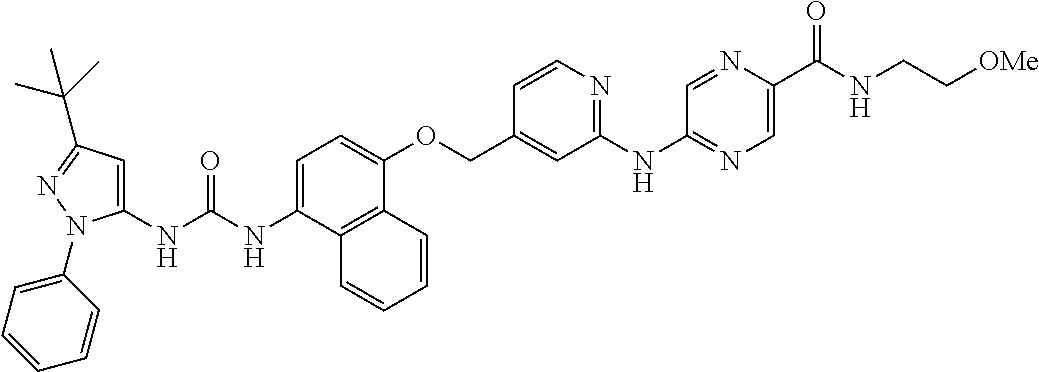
C1=C(NC(NC2=CC(C(C)(C)C)=NN2C2=CC=CC=C2)=O)C2=C(C(OCC3=CC(NC4=NC=C(C(NCC[OMe])=O)N=C4)=NC=C3)=C1)C=CC=C2
